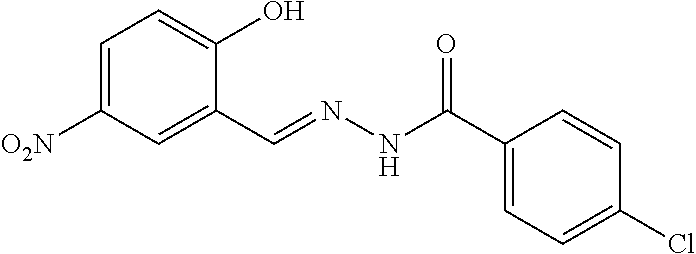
C1=C([O2N])C=C(C=NNC(C2=CC=C(Cl)C=C2)=O)C(O)=C1
